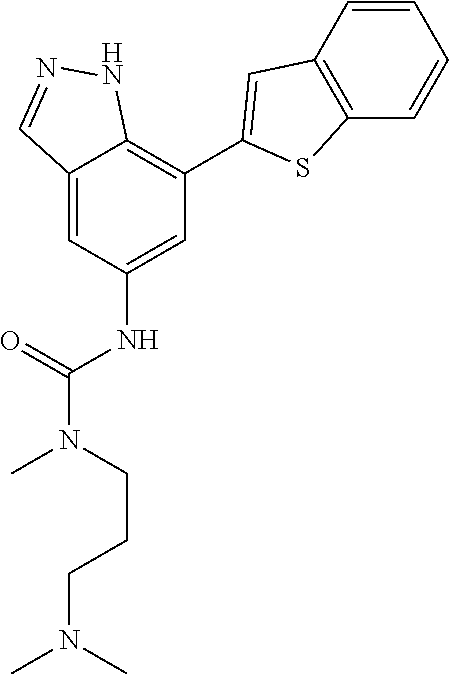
C12=CC(NC(=O)N(C)CCCN(C)C)=CC(C3=CC4=C(S3)C=CC=C4)=C1NN=C2
